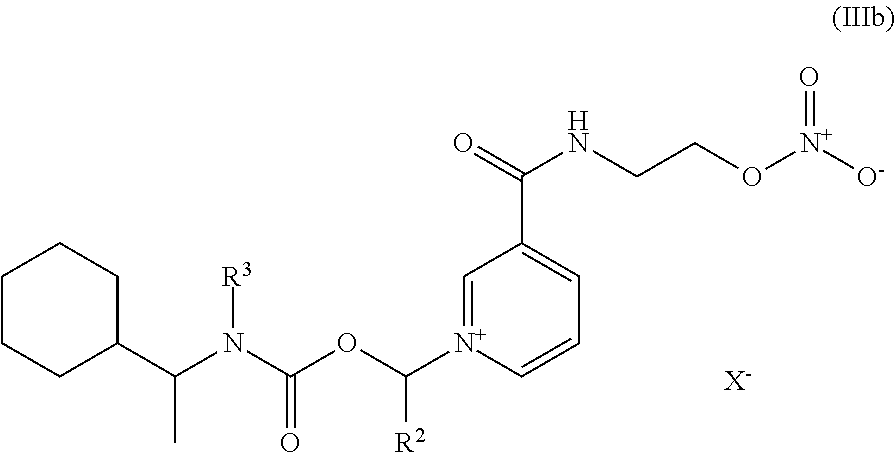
C1=[N+](C(OC(N(C(C2CCCCC2)C)[R3])=O)[R2])C=CC=C1C(=O)NCCO[N+]([O-])=O.[X-]
